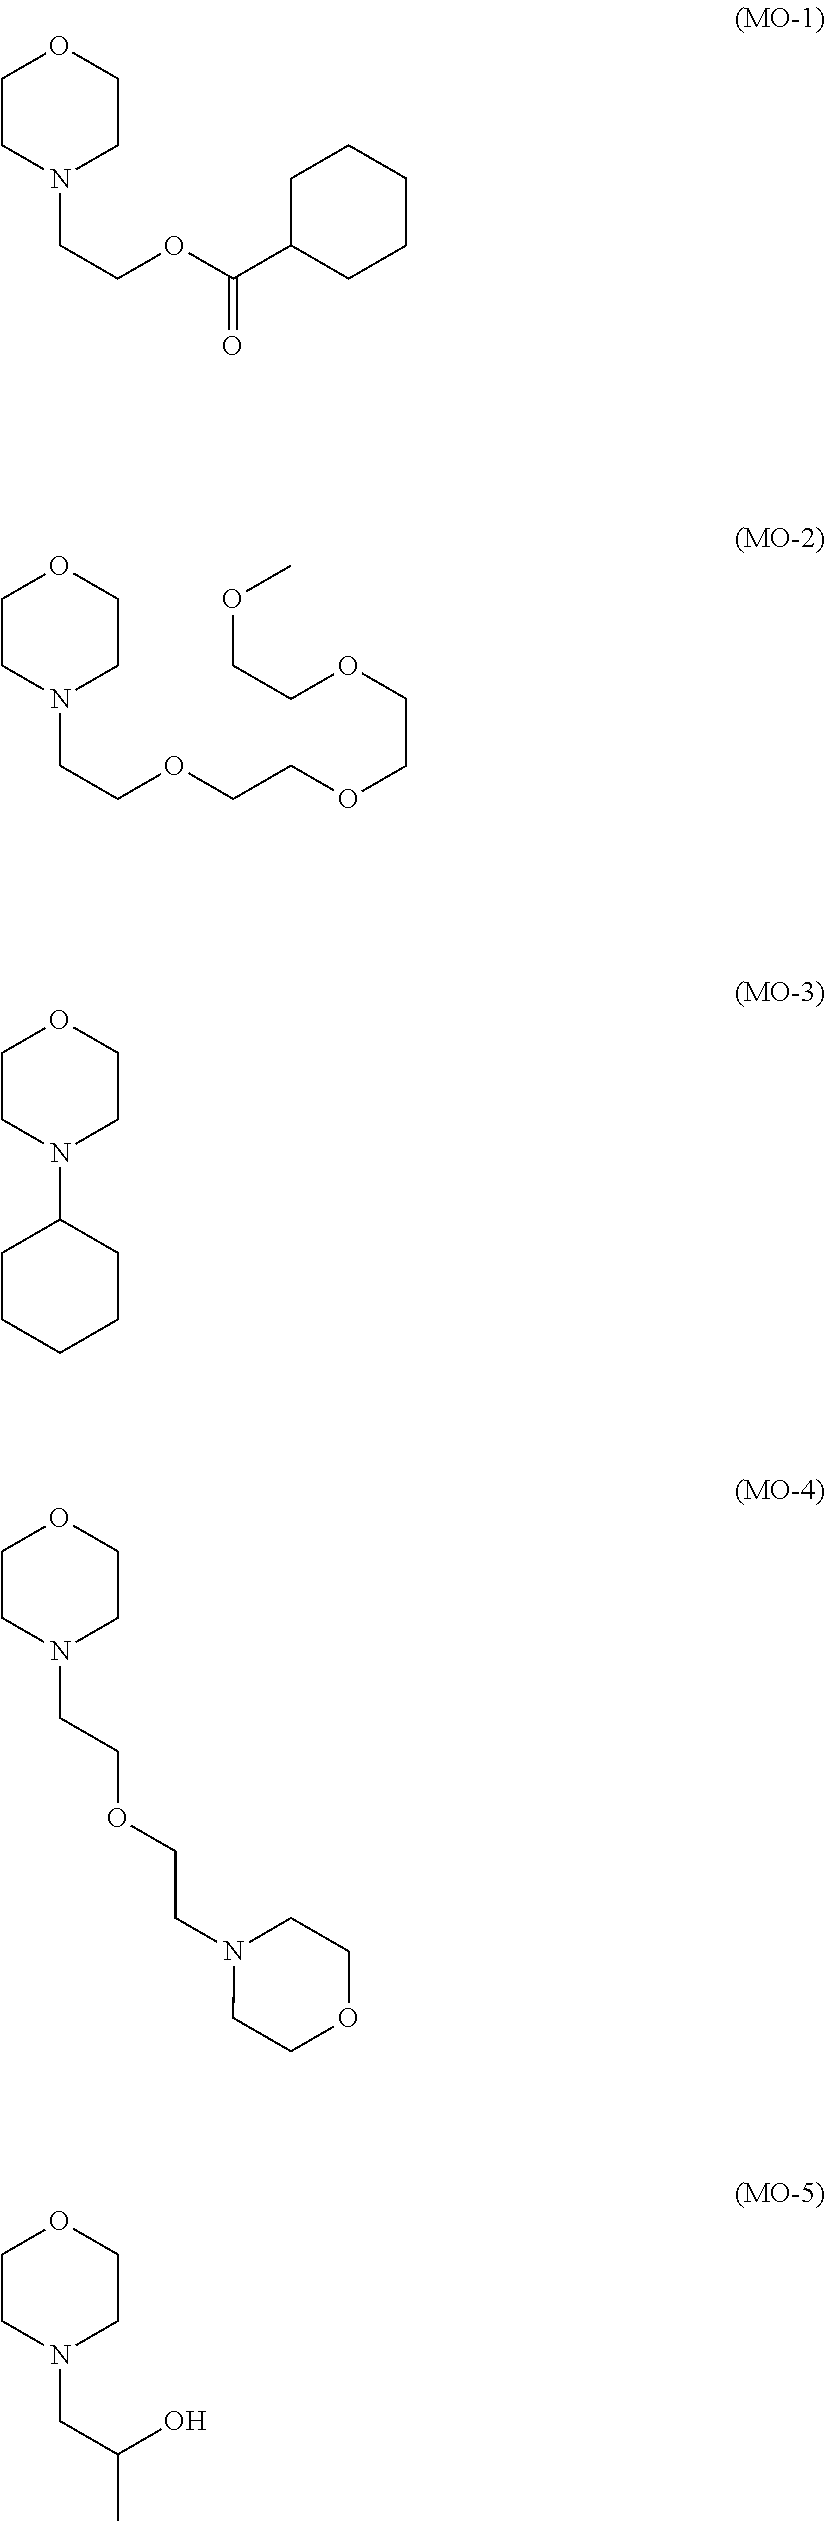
C1CN(CCOC(C2CCCCC2)=O)CCO1.C1CN(CCOCCOCCOCCOC)CCO1.C1CN(C2CCCCC2)CCO1.C1CN(CCOCCN2CCOCC2)CCO1.C1CN(CC(C)O)CCO1
